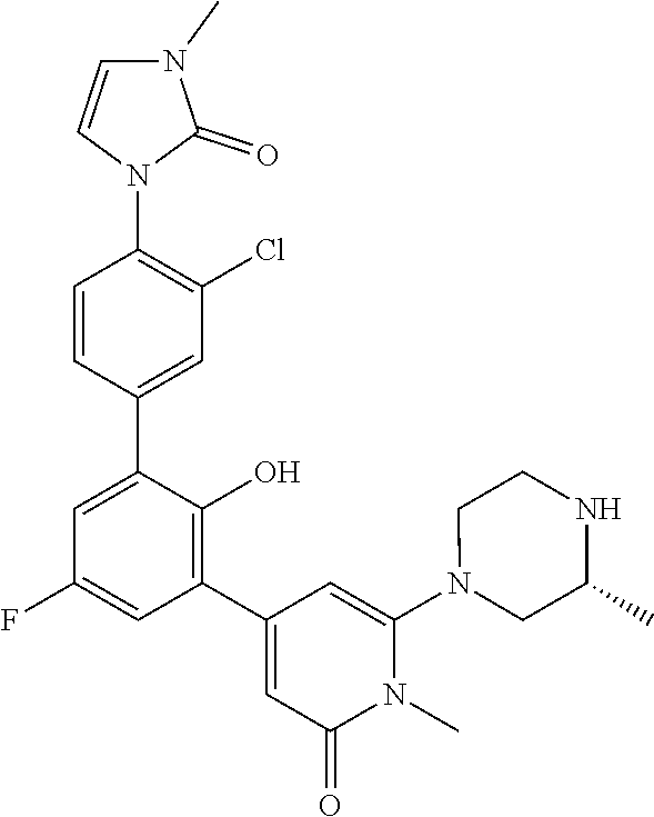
C1=CN(C2=C(Cl)C=C(C3=CC(F)=CC(C4=CC(=O)N(C)C(N5CC(C)NCC5)=C4)=C3O)C=C2)C(=O)N1C
